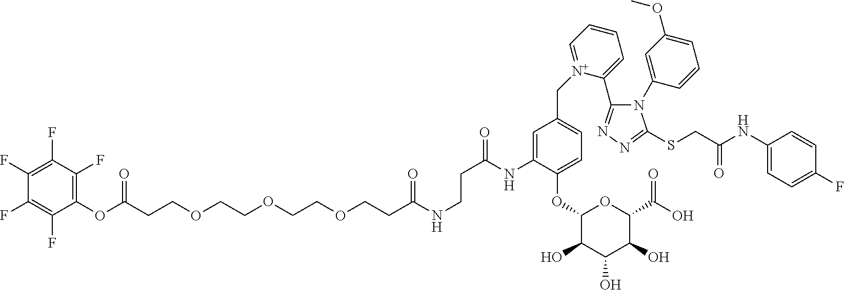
C(CCOCCOCCOCCC(NCCC(=O)NC1=CC(C[N+]2=CC=CC=C2C2=NN=C(SCC(NC3=CC=C(F)C=C3)=O)N2C2=CC(OC)=CC=C2)=CC=C1OC1C(O)C(O)C(O)C(C(O)=O)O1)=O)(OC1=C(F)C(F)=C(F)C(F)=C1F)=O
